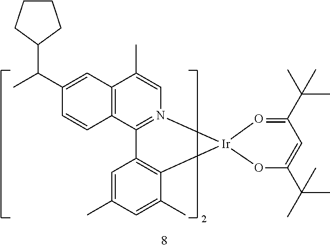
C12=C(C3=N(C=C1C)[Ir]1(C4=C3C=C(C)C=C4C)O=C(C(C)(C)C)C=C(C(C)(C)C)O1)C=CC(C(C)C1CCCC1)=C2
